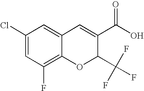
C1(C(O)=O)=CC2=CC(Cl)=CC(F)=C2OC1C(F)(F)F
